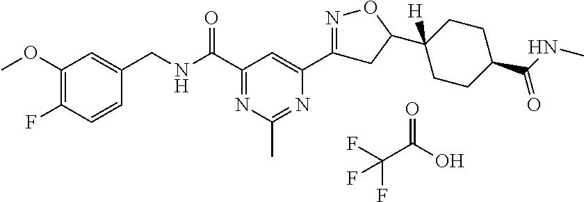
C1(OC)=C(F)C=CC(CNC(C2=NC(C)=NC(C3=NOC(C4([H])CCC(C(NC)=O)CC4)C3)=C2)=O)=C1.C(O)(=O)C(F)(F)F
